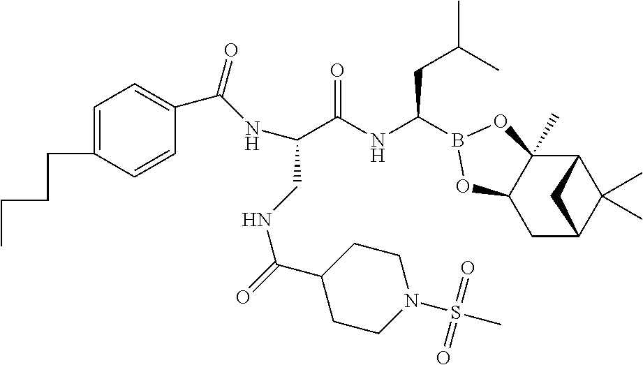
C(C(NC(CC(C)C)B1OC2(C)C3C(C)(C)C(CC2O1)C3)=O)(CNC(=O)C1CCN(S(C)(=O)=O)CC1)NC(C1=CC=C(CCCC)C=C1)=O
